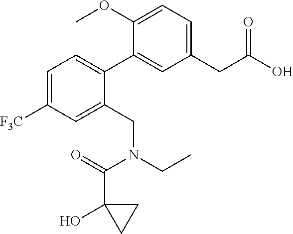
C1=C([F3C])C=C(CN(CC)C(=O)C2(O)CC2)C(C2=CC(CC(O)=O)=CC=C2OC)=C1
